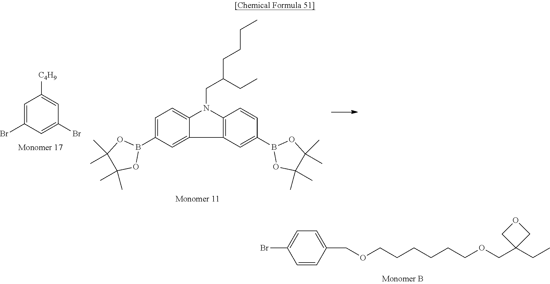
BrC1=CC=C(COCCCCCCOCC2(CC)COC2)C=C1.C1=C(Br)C=C(Br)C=C1[C4H9].C12=CC=C(B3OC(C)(C)C(C)(C)O3)C=C1C1=C(N2CC(CC)CCCC)C=CC(B2OC(C)(C)C(C)(C)O2)=C1
